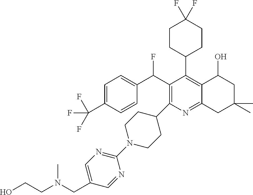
C1(N2CCC(C3=C(C(C4=CC=C(C(F)(F)F)C=C4)F)C(C4CCC(F)(F)CC4)=C4C(=N3)CC(C)(C)CC4O)CC2)=NC=C(CN(CCO)C)C=N1
